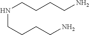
N(CCCCN)CCCCN
